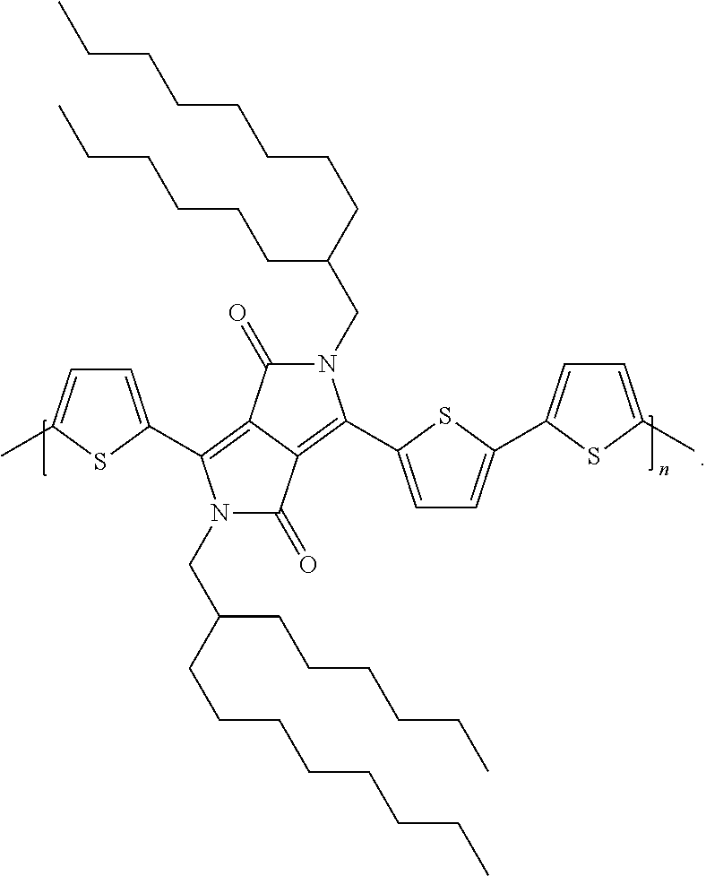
C1(=O)N(CC(CCCCCCCC)CCCCCC)C(C2=CC=C(C3=CC=C(C)S3)S2)=C2C1=C(C1=CC=C(C)S1)N(CC(CCCCCCCC)CCCCCC)C2=O
